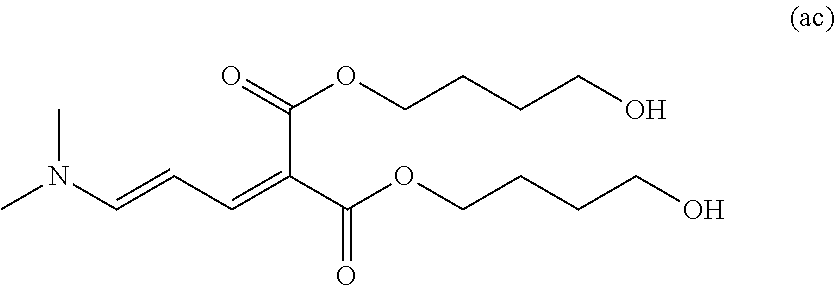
CN(C=CC=C(C(OCCCCO)=O)C(=O)OCCCCO)C
